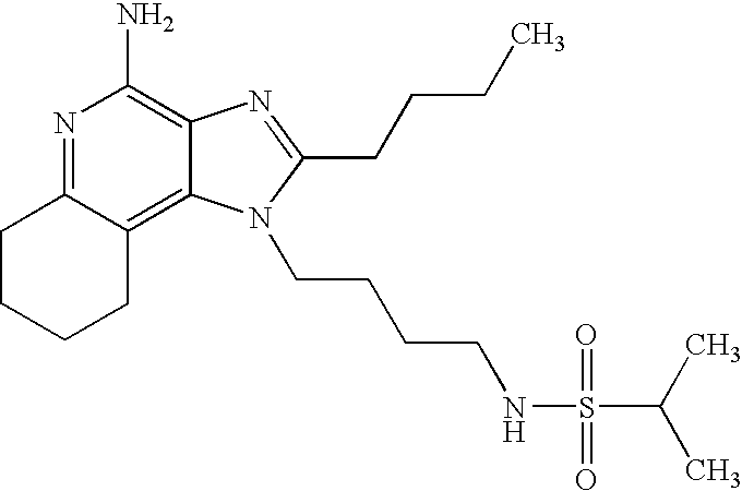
N1=C2C(=C3C(=C1N)N=C(CCCC)N3CCCCNS(=O)(=O)C(C)C)CCCC2
